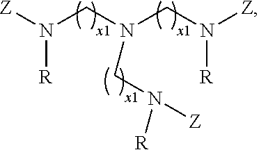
[Z]N(CN(CN([Z])[R])CN([Z])[R])[R]
